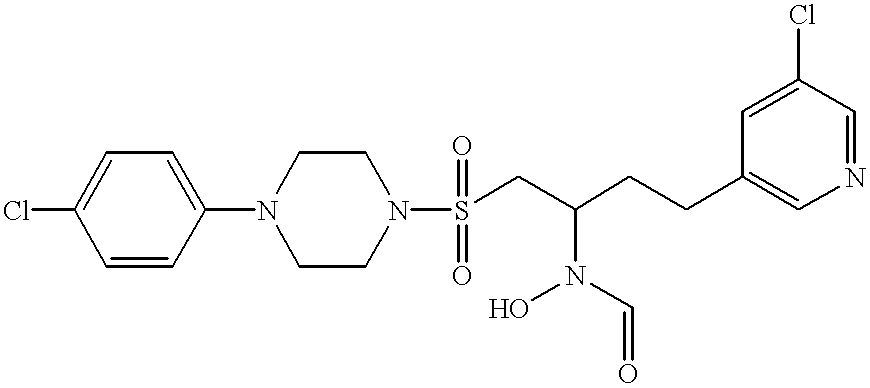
ClC1=CC=C(N2CCN(S(CC(CCC3=CN=CC(Cl)=C3)N(O)C=O)(=O)=O)CC2)C=C1
